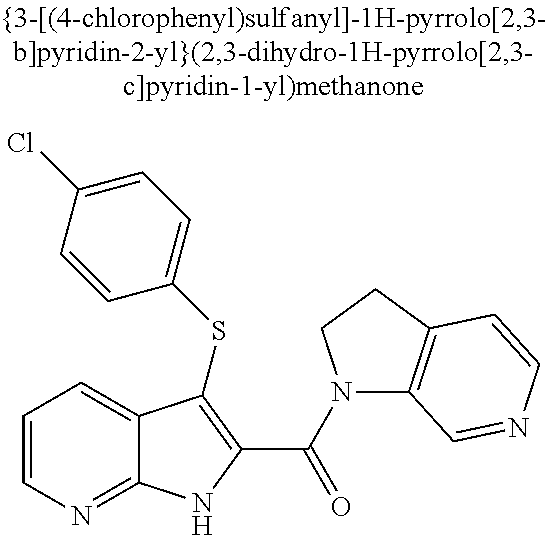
N1(C(C2=C(SC3=CC=C(Cl)C=C3)C3=CC=CN=C3N2)=O)C2=C(CC1)C=CN=C2
